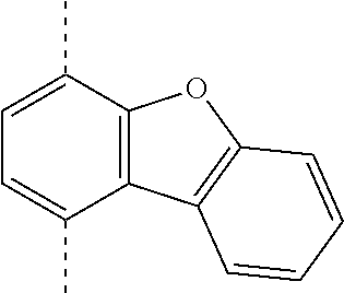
C1(C)=CC=C(C)C2=C1OC1=C2C=CC=C1
